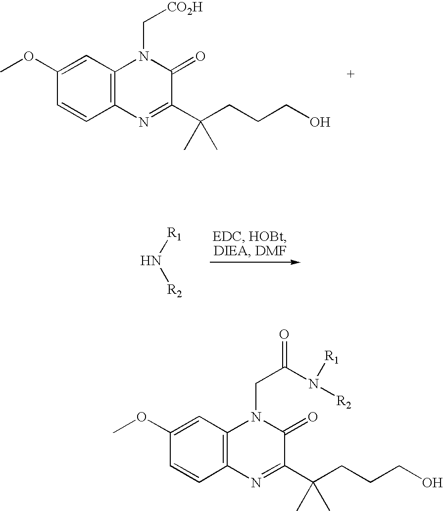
C12=C(C=C(OC)C=C1)N(C[CO2H])C(=O)C(C(CCCO)(C)C)=N2.[R1]N[R2].C12=C(C=C(OC)C=C1)N(CC(=O)N([R2])[R1])C(=O)C(C(CCCO)(C)C)=N2
